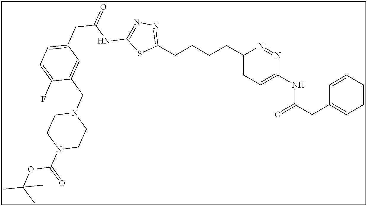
C1=CC=CC=C1CC(=O)NC1=CC=C(CCCCC2=NN=C(NC(CC3=CC=C(F)C(CN4CCN(C(=O)OC(C)(C)C)CC4)=C3)=O)S2)N=N1
